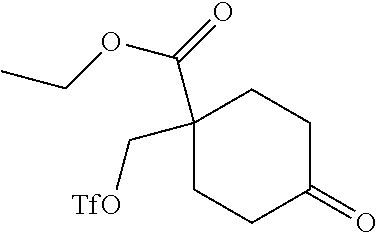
C1(C[TfO])(C(=O)OCC)CCC(=O)CC1
